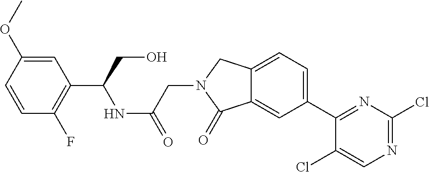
C1(C2=NC(Cl)=NC=C2Cl)=CC=C2C(=C1)C(=O)N(CC(=O)NC(C1=C(F)C=CC(OC)=C1)CO)C2
